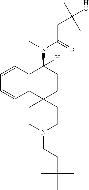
C12=C(C=CC=C1)C(N(C(CC([HO])(C)C)=O)CC)([H])CCC21CCN(CCC(C)(C)C)CC1
